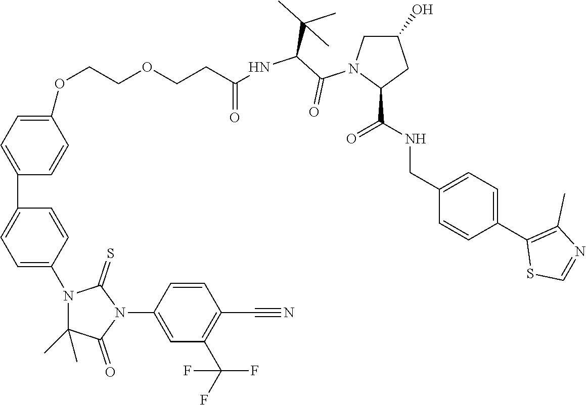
C1=C(N2C(C)(C)C(=O)N(C3=CC(C(F)(F)F)=C(C#N)C=C3)C2=S)C=CC(C2=CC=C(OCCOCCC(NC(C(N3CC(O)CC3C(NCC3=CC=C(C4=C(C)N=CS4)C=C3)=O)=O)C(C)(C)C)=O)C=C2)=C1
